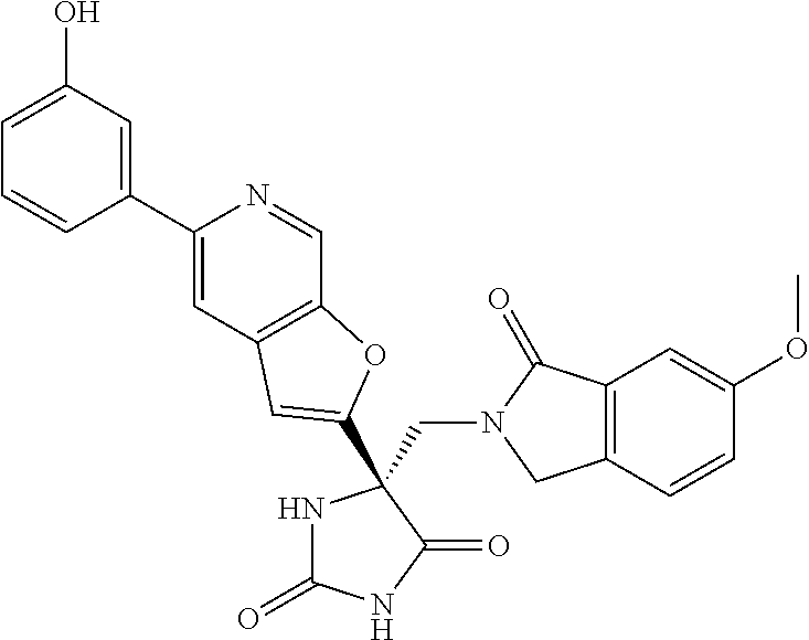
C(N1CC2=C(C1=O)C=C(OC)C=C2)C1(C2=CC3=C(C=NC(C4=CC(O)=CC=C4)=C3)O2)NC(=O)NC1=O
